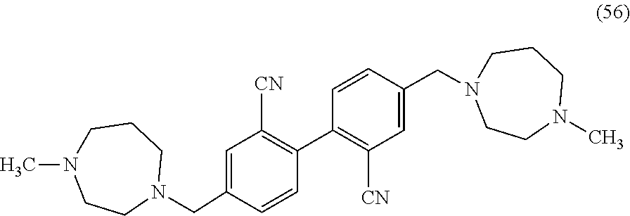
C1=C(CN2CCCN(C)CC2)C=CC(C2=C([CN])C=C(CN3CCCN(C)CC3)C=C2)=C1[CN]
